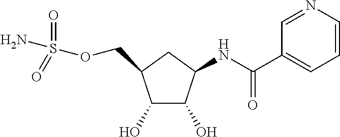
C1(O)C(COS(N)(=O)=O)CC(NC(C2=CC=CN=C2)=O)C1O
